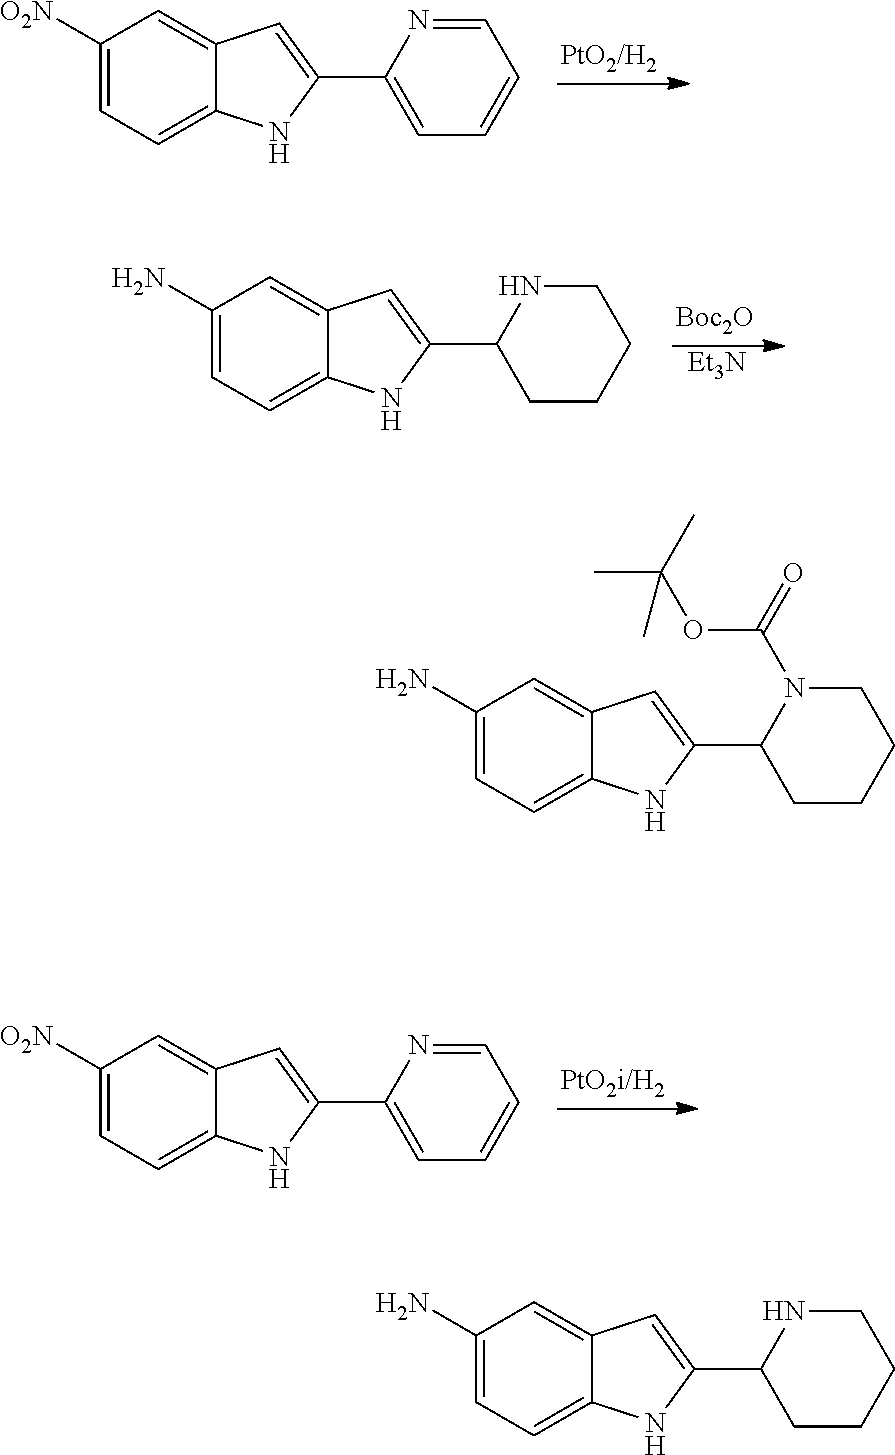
C1([O2N])=CC=C2C(=C1)C=C(C1=CC=CC=N1)N2.[Boc2O].[Et3N].C1(N)=CC=C2C(=C1)C=C(C1CCCCN1)N2.C1([O2N])=CC=C2C(=C1)C=C(C1=CC=CC=N1)N2.C1(N)=CC=C2C(=C1)C=C(C1CCCCN1C(=O)OC(C)(C)C)N2.C1(N)=CC=C2C(=C1)C=C(C1CCCCN1)N2
